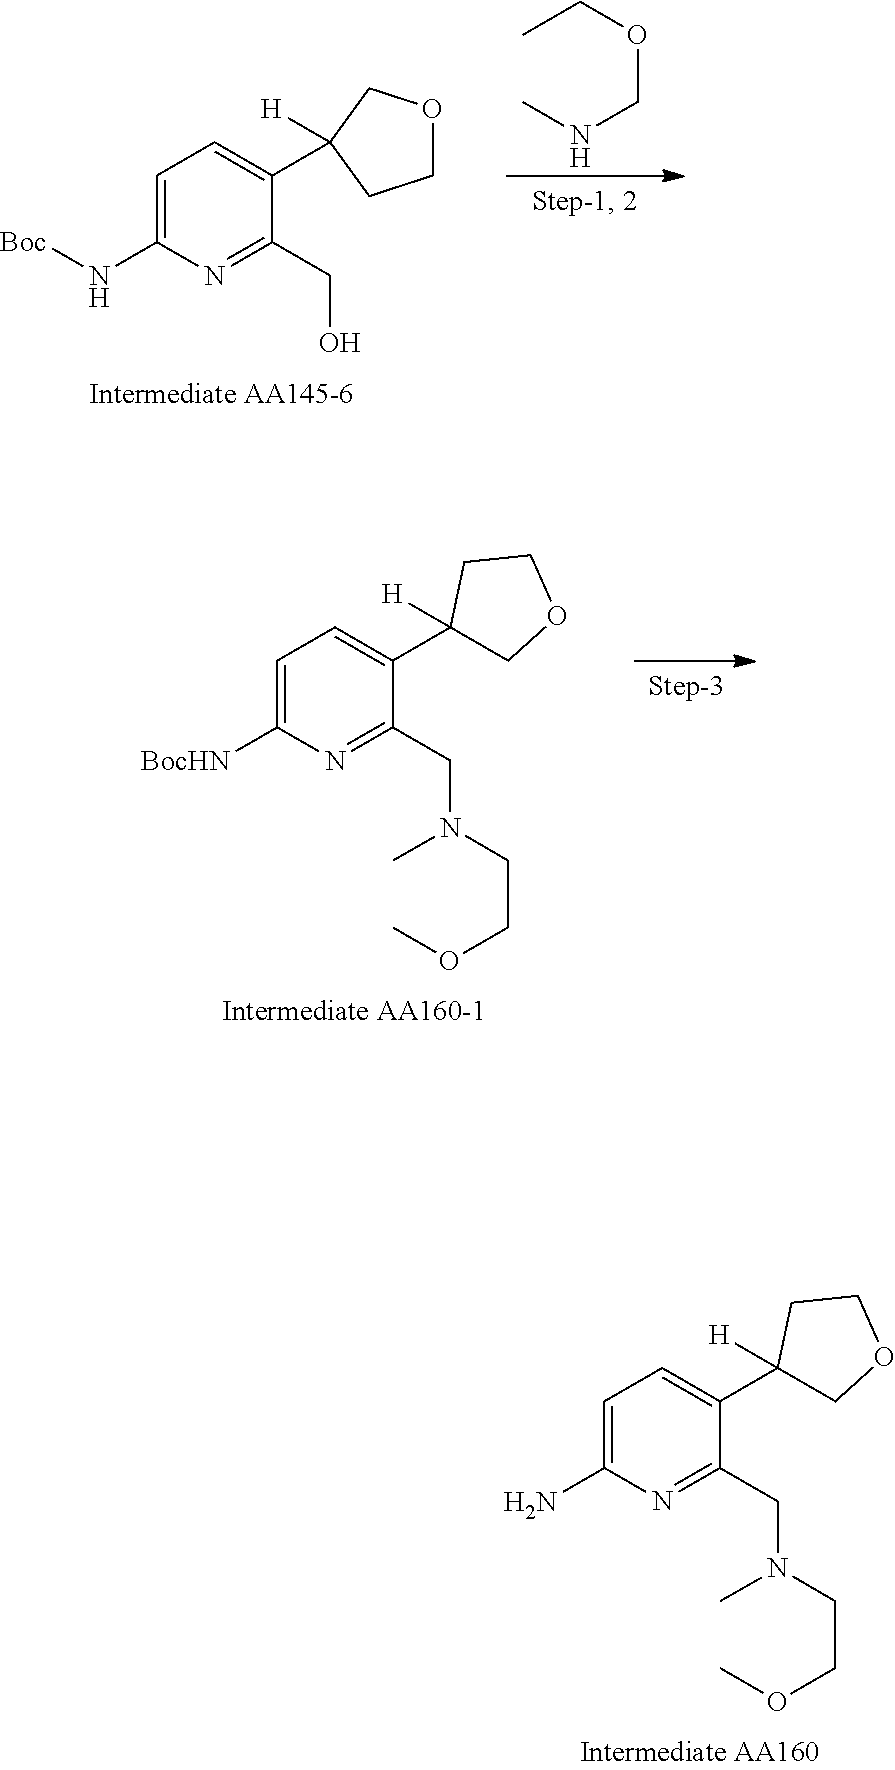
NC1=CC=C(C2([H])COCC2)C(CN(C)CCOC)=N1.N(C1=CC=C(C2([H])COCC2)C(CO)=N1)[Boc].O(CC)CNC.[BocHN]C1=CC=C(C2([H])COCC2)C(CN(C)CCOC)=N1
